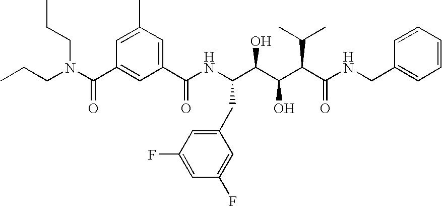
CCCN(C(C1=CC(C(NC(C(C(C(C(NCC2=CC=CC=C2)=O)C(C)C)O)O)CC2=CC(F)=CC(F)=C2)=O)=CC(C)=C1)=O)CCC
